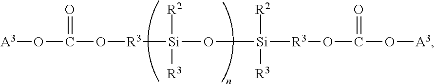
[A3]OC(=O)O[R3][Si]([R2])([R3])O[Si]([R2])([R3])[R3]OC(=O)O[A3]
